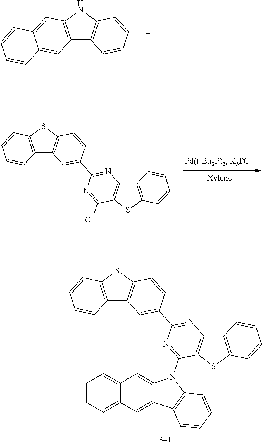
C12=C(NC3=C1C=CC=C3)C=C1C(=C2)C=CC=C1.C1(C2=CC3=C(C=C2)SC2=C3C=CC=C2)=NC2=C(C(Cl)=N1)SC1=C2C=CC=C1.C12=CC3=CC=CC=C3C=C1N(C1=NC(C3=CC4=C(C=C3)SC3=C4C=CC=C3)=NC3=C1SC1=C3C=CC=C1)C1=C2C=CC=C1
